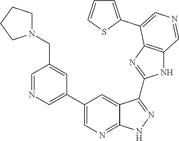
C1=NC=C(C2=CN=C3C(=C2)C(C2=NC4=C(N2)C=NC=C4C2=CC=CS2)=NN3)C=C1CN1CCCC1
